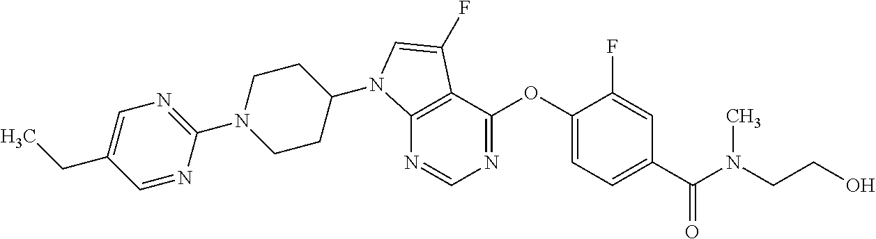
C12=C(C(OC3=CC=C(C(=O)N(C)CCO)C=C3F)=NC=N1)C(F)=CN2C1CCN(C2=NC=C(CC)C=N2)CC1
